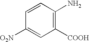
C1=CC(N)=C([COOH])C=C1[O2N]
